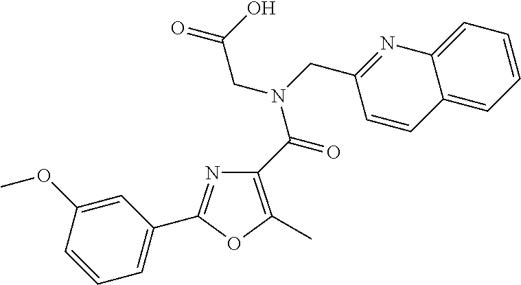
N1=C(C2=CC=CC(OC)=C2)OC(C)=C1C(=O)N(CC1=NC2=CC=CC=C2C=C1)CC(O)=O
